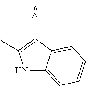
C1(C)=C([A])C2=CC=CC=C2N1
